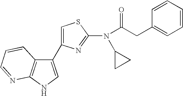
C1(C2=CSC(N(C(CC3=CC=CC=C3)=O)C3CC3)=N2)=CNC2=C1C=CC=N2
